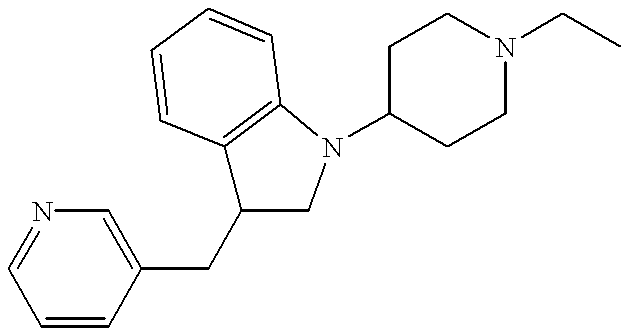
C1=C(CC2C3=C(N(C4CCN(CC)CC4)C2)C=CC=C3)C=CC=N1
